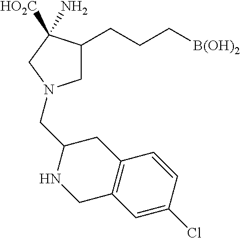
C1C(CCC[B(OH)2])C(N)([HO2C])CN1CC1CC2=C(C=C(Cl)C=C2)CN1
